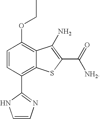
C1=CC(C2=NC=CN2)=C2C(=C1OCC)C(N)=C(C(=O)[NH2])S2
